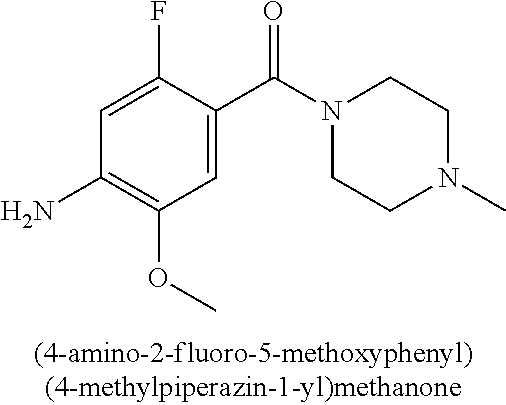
C1=C(C(=O)N2CCN(C)CC2)C(F)=CC(N)=C1OC
